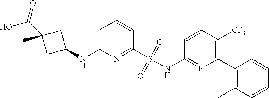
C1(NC2CC(C(=O)O)(C)C2)=CC=CC(S(NC2=NC(C3=C(C)C=CC=C3)=C([CF3])C=C2)(=O)=O)=N1
